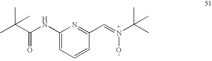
C1(NC(C(C)(C)C)=O)=CC=CC(C=N(C(C)(C)C)O)=N1
